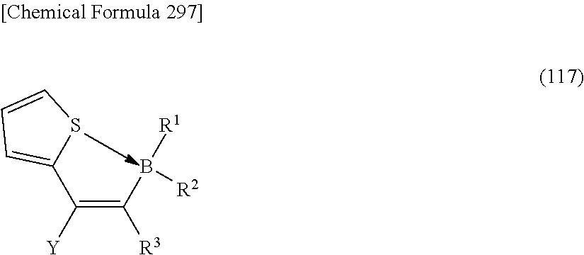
C1(C(=C(B([R1])[R2])[R3])[Y])=CC=CS1
